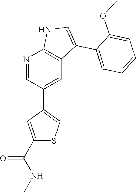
N1=CC(C2=CSC(C(NC)=O)=C2)=CC2=C1NC=C2C1=CC=CC=C1OC
